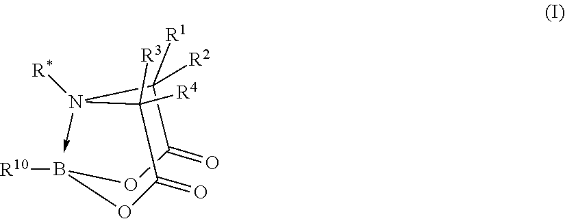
N1([R*])(->C)C([R1])([R2])C(=O)OB([R10])OC(=O)C1([R4])[R3]
